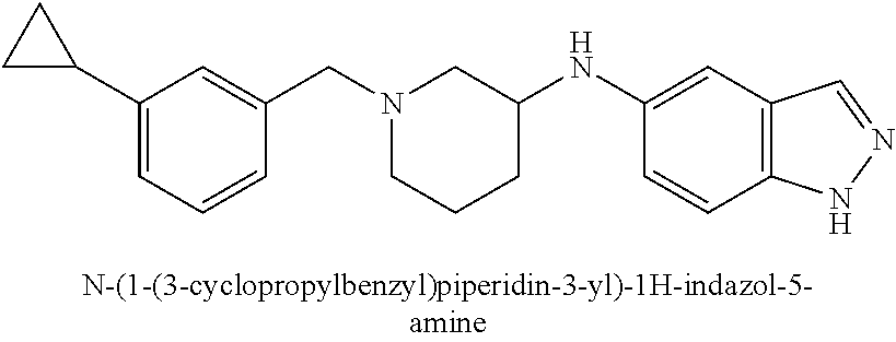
N1(CC2=CC(C3CC3)=CC=C2)CCCC(NC2=CC3=C(C=C2)NN=C3)C1
